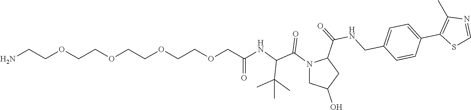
C1N(C(C(NC(COCCOCCOCCOCCN)=O)C(C)(C)C)=O)C(C(=O)NCC2=CC=C(C3=C(C)N=CS3)C=C2)CC1O
